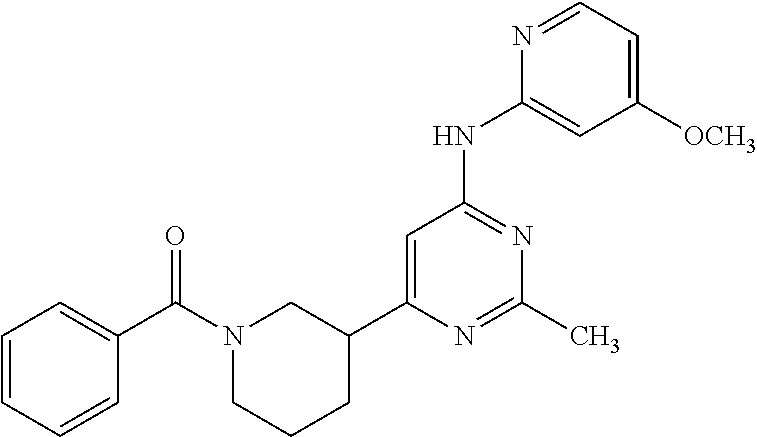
C1=C(C2CN(C(C3=CC=CC=C3)=O)CCC2)N=C(C)N=C1NC1=CC([OCH3])=CC=N1
